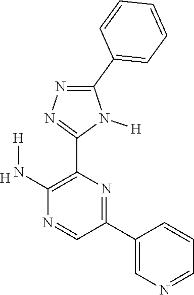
[H].C1(N[H])=C(C2=NN=C(C3=CC=CC=C3)N2[H])N=C(C2=CN=CC=C2)C=N1
